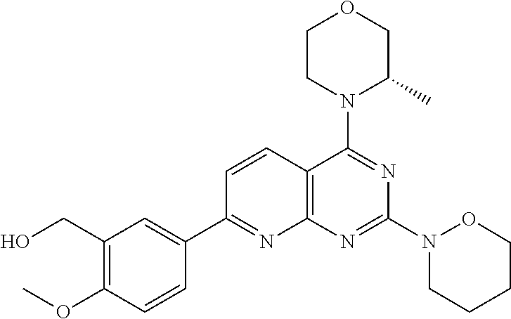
C1=CC2=C(N=C1C1=CC(CO)=C(OC)C=C1)N=C(N1OCCCC1)N=C2N1C(C)COCC1
